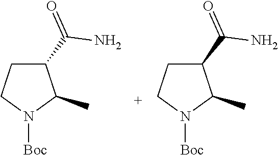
N1([Boc])C(C)C(C(=O)N)CC1.N1([Boc])C(C)C(C(=O)N)CC1
